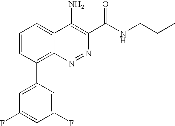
C1(F)=CC(F)=CC(C2=C3N=NC(C(NCCC)=O)=C(N)C3=CC=C2)=C1
